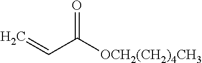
C=CC([OCH2(CH2)4CH3])=O
